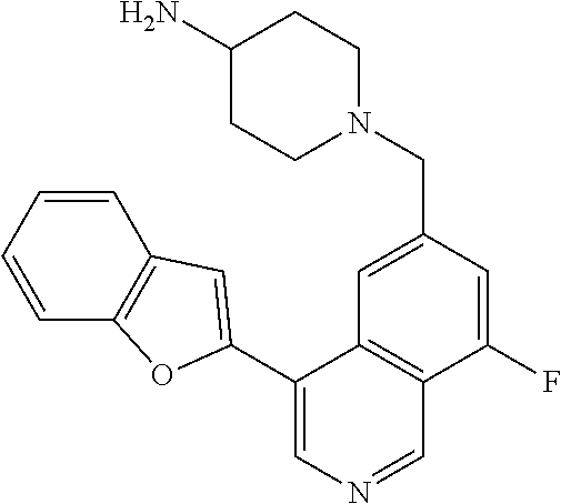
N1(CC2=CC3=C(C(F)=C2)C=NC=C3C2=CC3=C(C=CC=C3)O2)CCC(N)CC1
